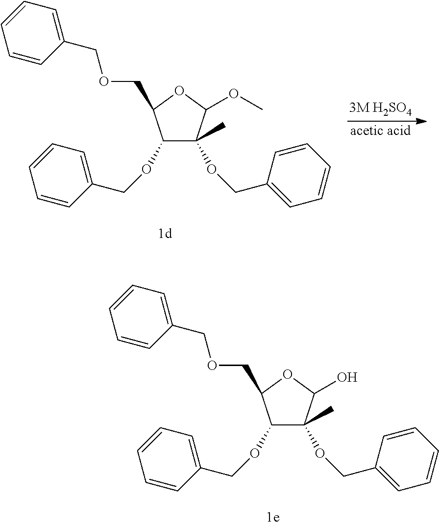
C1(OCC2=CC=CC=C2)C(C)(OCC2=CC=CC=C2)C(O)OC1COCC1=CC=CC=C1.[3M H2SO4].[acetic acid].C1(OCC2=CC=CC=C2)C(C)(OCC2=CC=CC=C2)C(OC)OC1COCC1=CC=CC=C1
